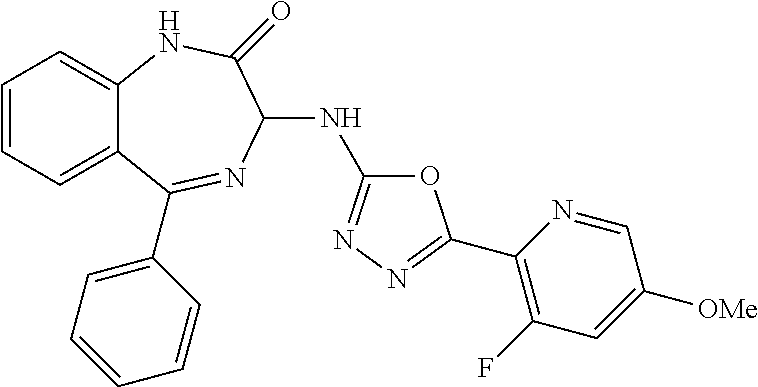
C1=CC=C2C(=C1)NC(=O)C(NC1=NN=C(C3=C(F)C=C([OMe])C=N3)O1)N=C2C1=CC=CC=C1
